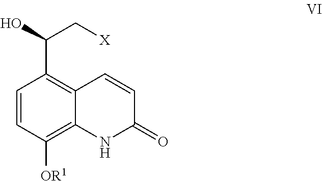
C1=CC([OR1])=C2C(=C1C(O)C[X])C=CC(=O)N2
